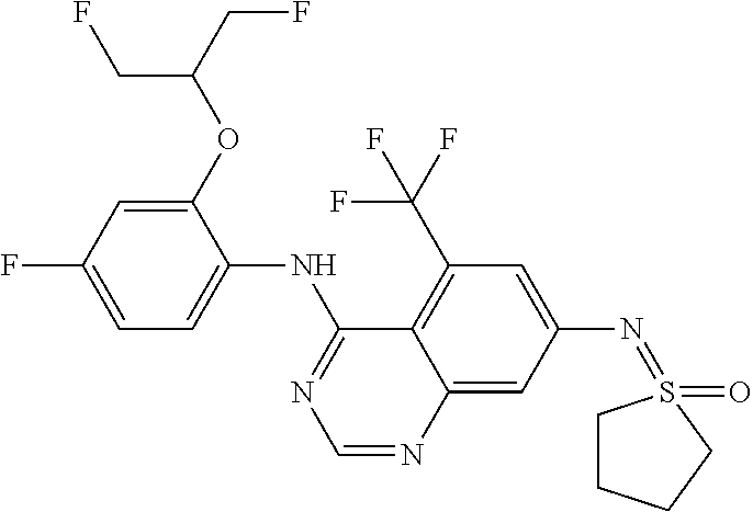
C1=C(F)C=C(OC(CF)CF)C(NC2=NC=NC3=CC(N=S4(=O)CCCC4)=CC(C(F)(F)F)=C23)=C1
